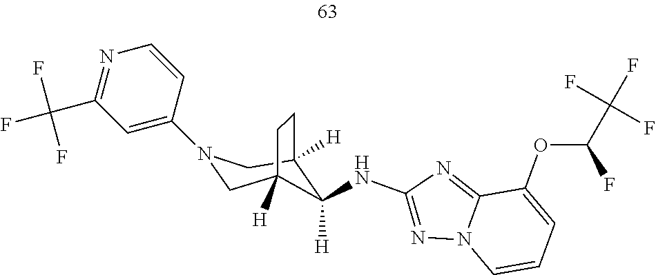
C12=NC(NC3([H])C4([H])CN(C5=CC(C(F)(F)F)=NC=C5)CC3([H])CC4)=NN1C=CC=C2OC(C(F)(F)F)F
